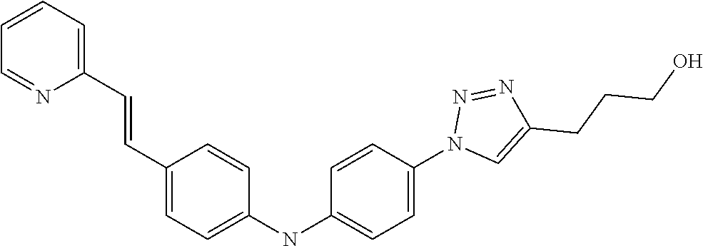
C1=CC=C(C=CC2=CC=C(NC3=CC=C(N4C=C(CCCO)N=N4)C=C3)C=C2)N=C1
